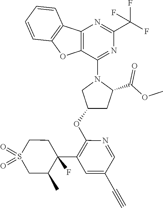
C12=C(C(N3CC(OC4=C(C5(F)CCS(=O)(=O)CC5C)C=C(C#C)C=N4)CC3C(OC)=O)=NC(C(F)(F)F)=N1)OC1=C2C=CC=C1
